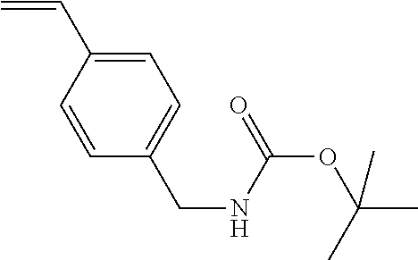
C=CC1=CC=C(CNC(OC(C)(C)C)=O)C=C1
